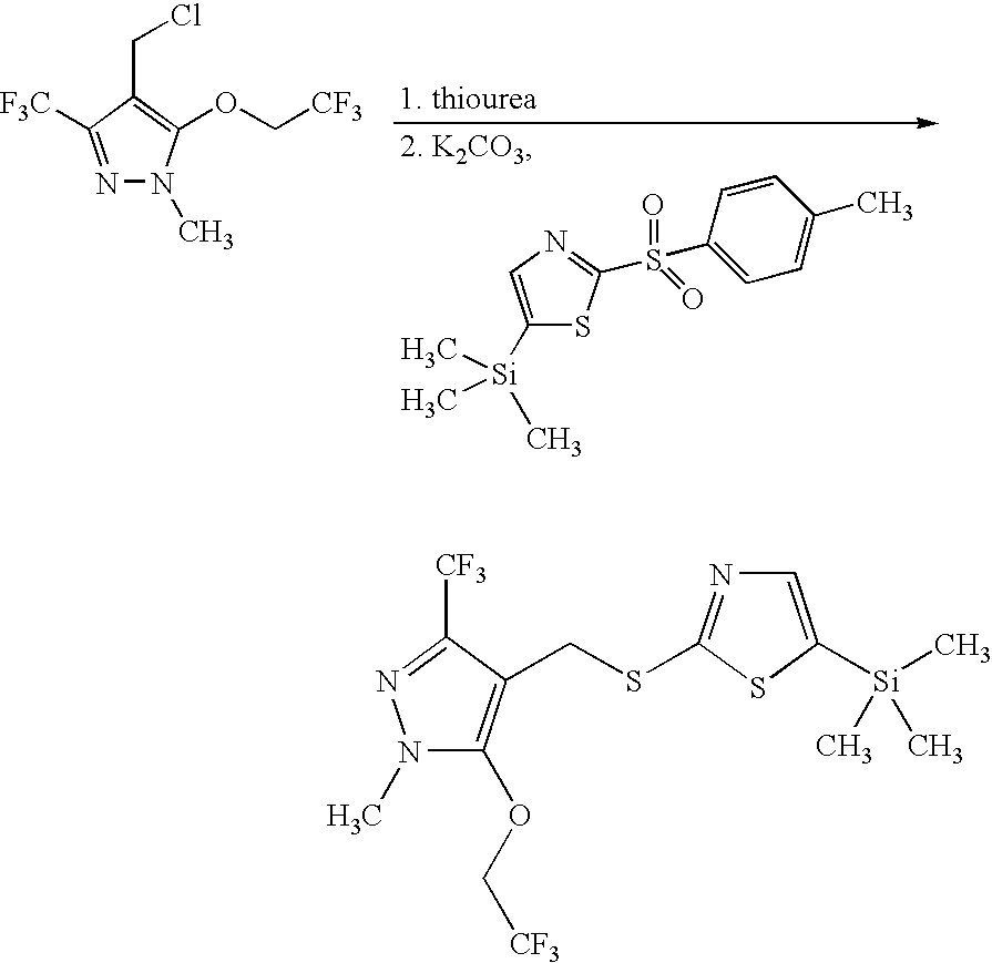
N1=C([F3C])C(CCl)=C(OC[CF3])N1C.C1=CC(S(=O)(=O)C2=NC=C([Si](C)(C)C)S2)=CC=C1C.N1(C)C(OC[CF3])=C(CSC2=NC=C([Si](C)(C)C)S2)C([CF3])=N1
